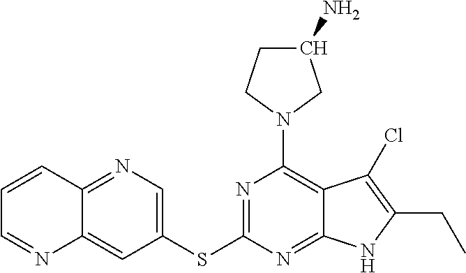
N1=C(SC2=CN=C3C(=C2)N=CC=C3)N=C2C(=C1N1CC(N)CC1)C(Cl)=C(CC)N2
